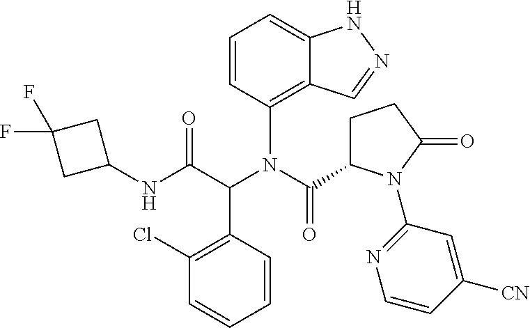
C1=CC(C(C(NC2CC(F)(F)C2)=O)N(C(=O)C2CCC(=O)N2C2=NC=CC([CN])=C2)C2=C3C(=CC=C2)NN=C3)=C(Cl)C=C1
